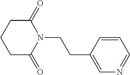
C1(=O)CCCC(=O)N1CCC1=CN=CC=C1
